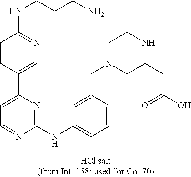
C1(NC2=CC=CC(CN3CC(CC(O)=O)NCC3)=C2)=NC(C2=CN=C(NCCCN)C=C2)=CC=N1
